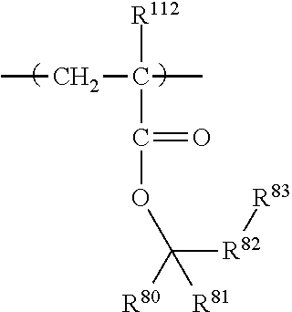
CCC([R112])(C(OC([R82][R83])([R80])[R81])=O)C
